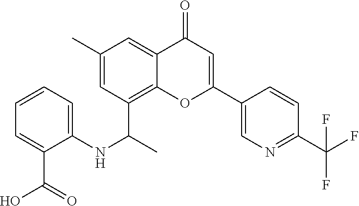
C1(C)=CC(C(C)NC2=CC=CC=C2C(=O)O)=C2C(=C1)C(=O)C=C(C1=CN=C(C(F)(F)F)C=C1)O2
